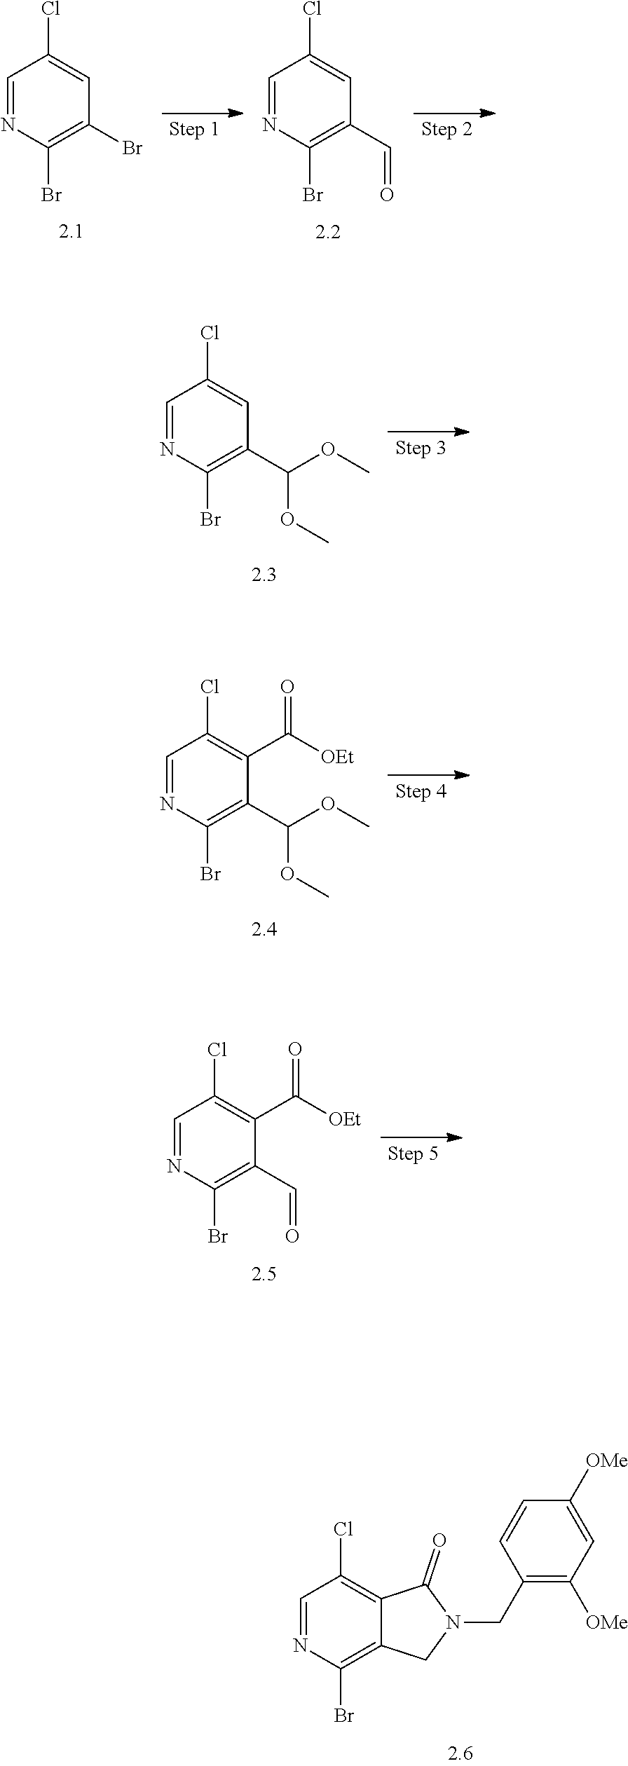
C1=NC(Br)=C2C(=C1Cl)C(=O)N(CC1=C([OMe])C=C([OMe])C=C1)C2.C1=NC(Br)=C(Br)C=C1Cl.C1=NC(Br)=C(C=O)C=C1Cl.C1=NC(Br)=C(C(OC)OC)C=C1Cl.C1=NC(Br)=C(C(OC)OC)C(C(=O)[OEt])=C1Cl.C1=NC(Br)=C(C=O)C(C(=O)[OEt])=C1Cl
